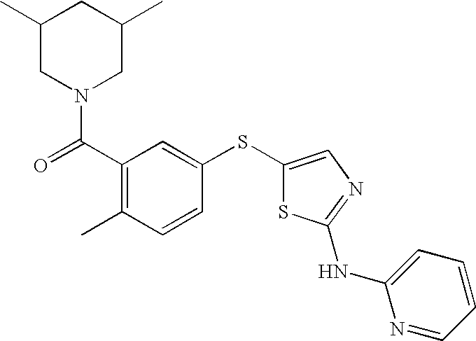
C1(C)CN(C(C2=C(C)C=CC(SC3=CN=C(NC4=CC=CC=N4)S3)=C2)=O)CC(C)C1
